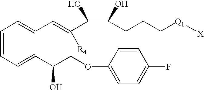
C(=CC=CC(COC1=CC=C(F)C=C1)O)C=CC=C(C(C(CCC[Q1][X])O)O)[R4]
